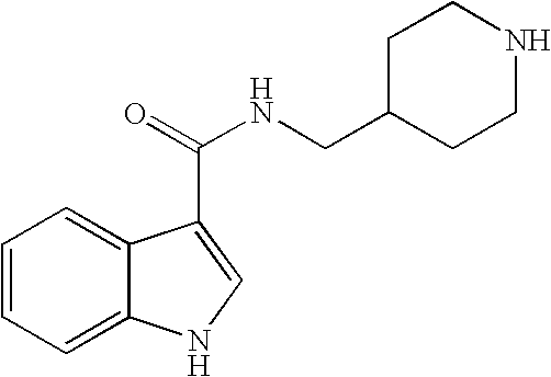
C1=CC=C2C(=C1)C(C(NCC1CCNCC1)=O)=CN2
